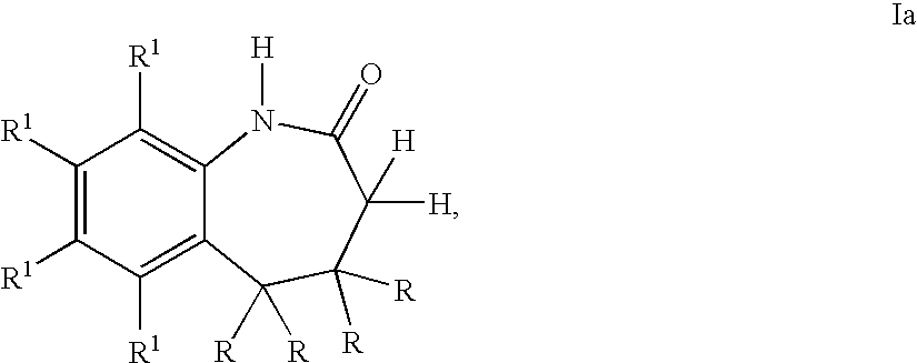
C1([R1])=C([R1])C([R1])=C2C(=C1[R1])N([H])C(=O)C([H])([H])C([R])([R])C2([R])[R]
